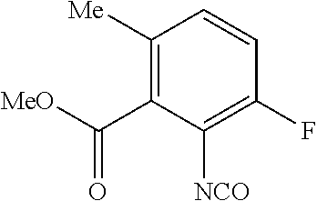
C1([Me])=C(C([MeO])=O)C([NCO])=C(F)C=C1
